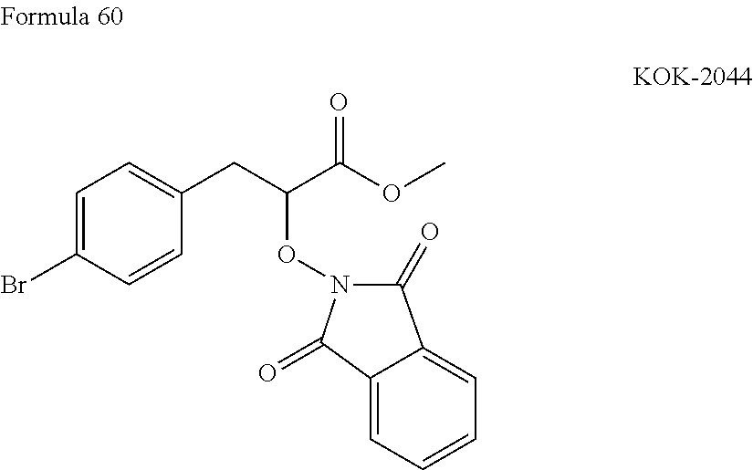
BrC1=CC=C(CC(C(OC)=O)ON2C(=O)C3=CC=CC=C3C2=O)C=C1
